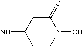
C1CN(O)C(=O)CC1N
